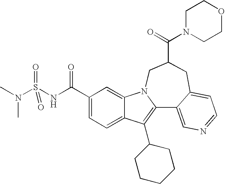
C12=CC=C(C(NS(=O)(=O)N(C)C)=O)C=C1N1C(=C2C2CCCCC2)C2=CN=CC=C2CC(C(=O)N2CCOCC2)C1
